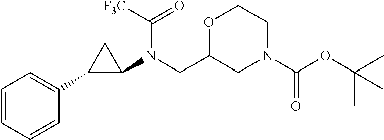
C1=CC=CC(C2C(N(CC3CN(C(OC(C)(C)C)=O)CCO3)C([F3C])=O)C2)=C1
